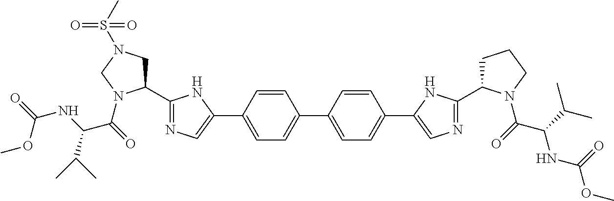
C1=CC(C2=CN=C(C3CN(S(=O)(C)=O)CN3C(C(C(C)C)NC(OC)=O)=O)N2)=CC=C1C1=CC=C(C2=CN=C(C3CCCN3C(=O)C(C(C)C)NC(=O)OC)N2)C=C1
